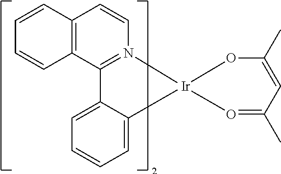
C12=C(C3=N(C=C1)[Ir]1(C4=CC=CC=C34)OC(C)=CC(C)=O1)C=CC=C2
